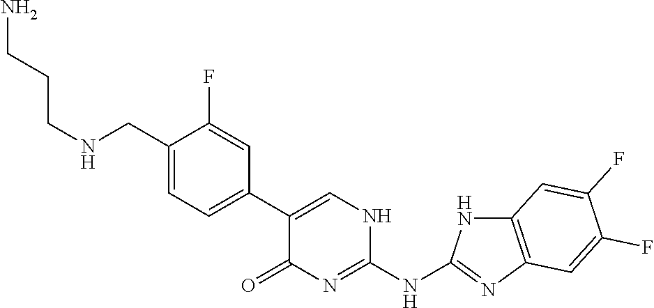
C1(CNCCCN)=CC=C(C2=CNC(NC3=NC4=C(N3)C=C(F)C(F)=C4)=NC2=O)C=C1F
